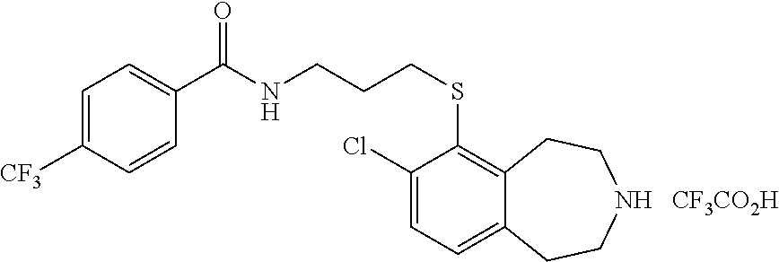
[CF3CO2H].C1=C([CF3])C=CC(C(NCCCSC2=C3C(=CC=C2Cl)CCNCC3)=O)=C1
